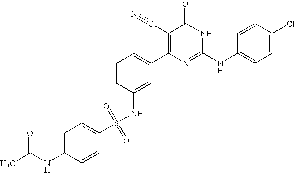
C1(NS(C2=CC=C(NC(C)=O)C=C2)(=O)=O)=CC(C2=C(C#N)C(=O)NC(NC3=CC=C(Cl)C=C3)=N2)=CC=C1
